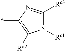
N1([Rc1])C([Rc3])=NC(*)=C1[Rc2]
